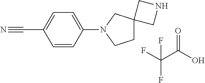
N1(C2=CC=C(C#N)C=C2)CCC2(C1)CNC2.FC(C(O)=O)(F)F
